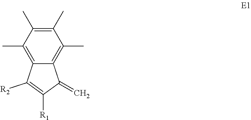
C12=C(C)C(C)=C(C)C(C)=C1C(=C)C([R1])=C2[R2]
